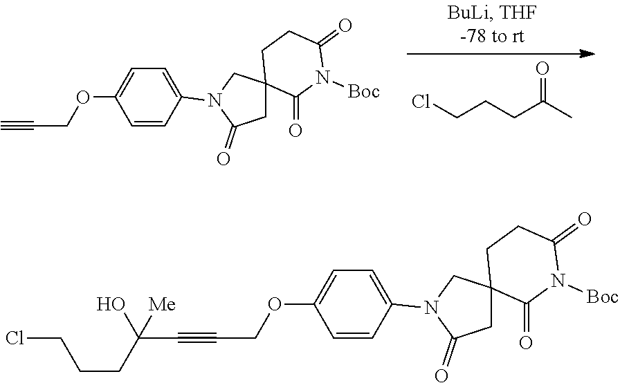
C1=CC(N2C(=O)CC3(C2)C(=O)N([Boc])C(=O)CC3)=CC=C1OCC#CC(CCCCl)(O)[Me].C1=CC(N2C(=O)CC3(C2)C(=O)N([Boc])C(=O)CC3)=CC=C1OCC#C.ClCCCC(C)=O
